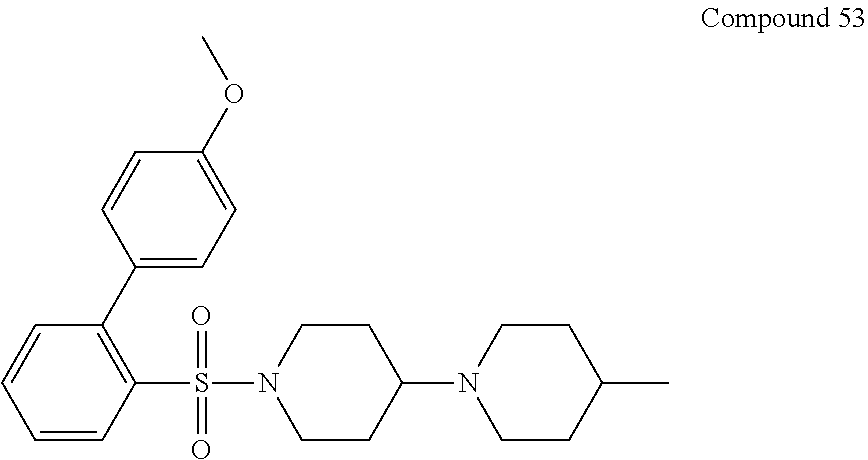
C1CN(C2CCN(S(=O)(=O)C3=C(C4=CC=C(OC)C=C4)C=CC=C3)CC2)CCC1C
